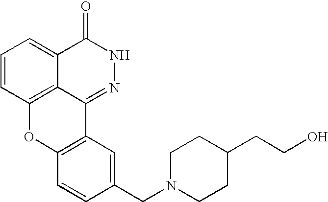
C1=CC2=C3C(=C1)C(=O)NN=C3C1=C(O2)C=CC(CN2CCC(CCO)CC2)=C1
